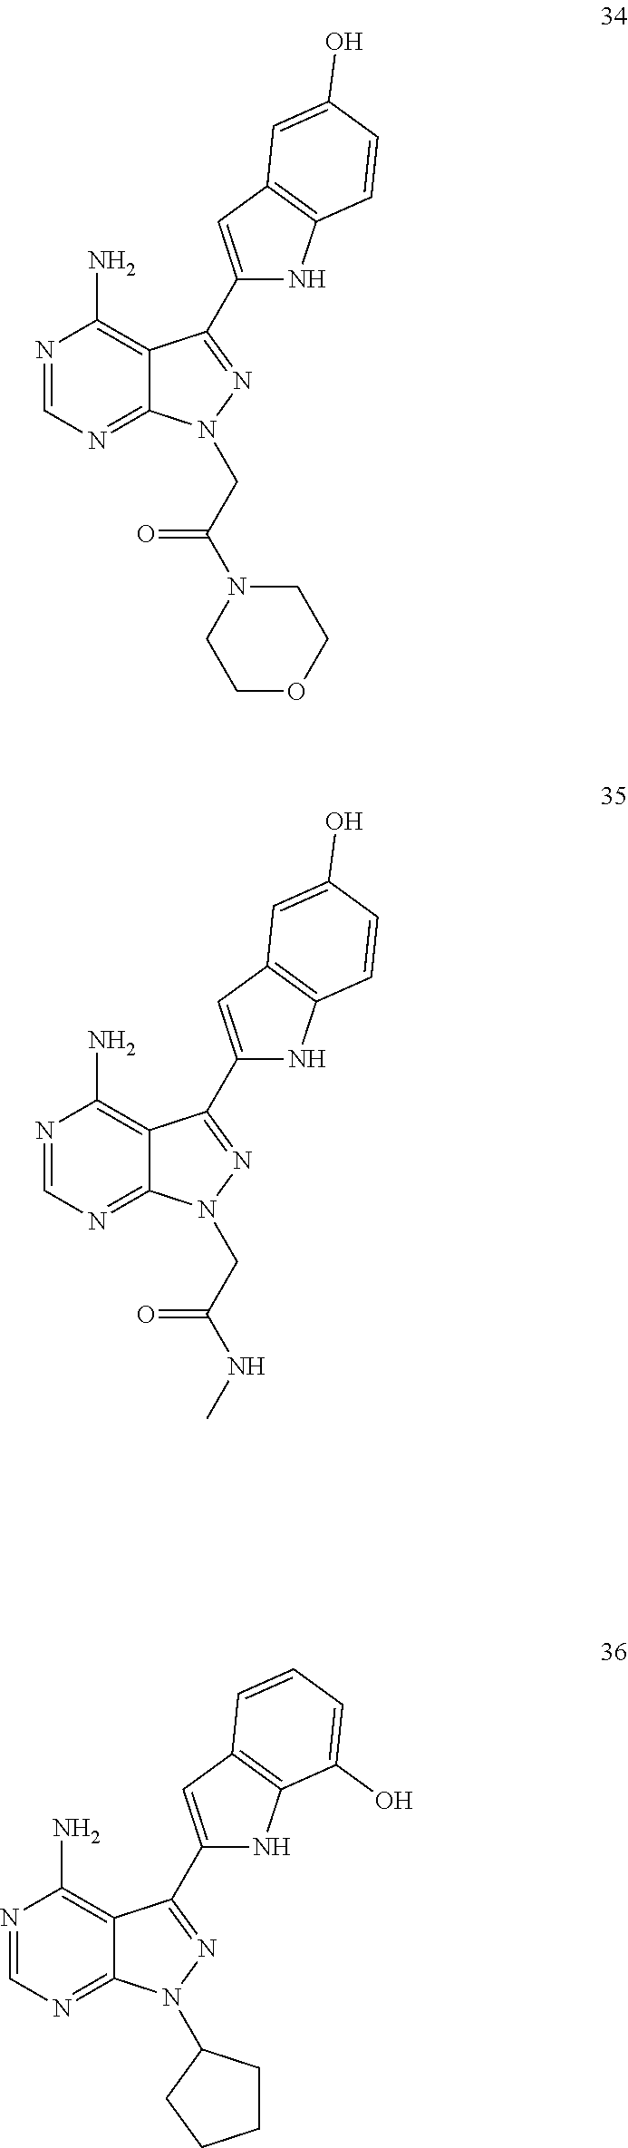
N1=CN=C2C(=C1N)C(C1=CC3=C(N1)C=CC(O)=C3)=NN2CC(N1CCOCC1)=O.N1=CN=C2C(=C1N)C(C1=CC3=C(N1)C=CC(O)=C3)=NN2CC(NC)=O.N1=CN=C2C(=C1N)C(C1=CC3=C(N1)C(O)=CC=C3)=NN2C1CCCC1
